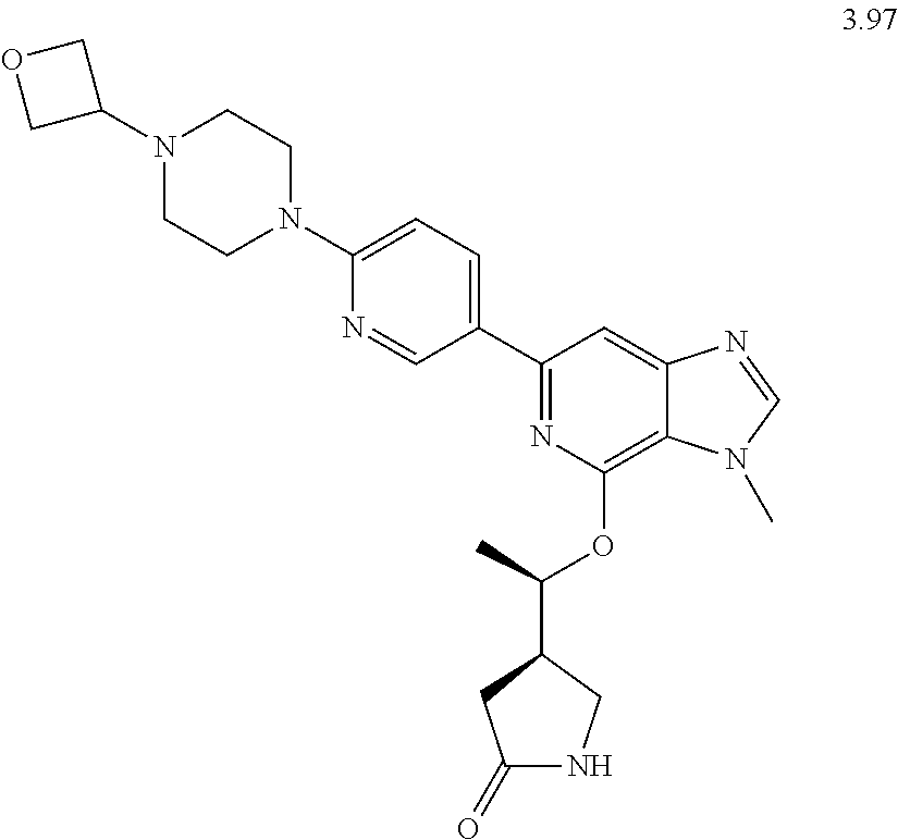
C1(C2=CC=C(N3CCN(C4COC4)CC3)N=C2)=NC(OC(C)C2CC(=O)NC2)=C2C(=C1)N=CN2C
